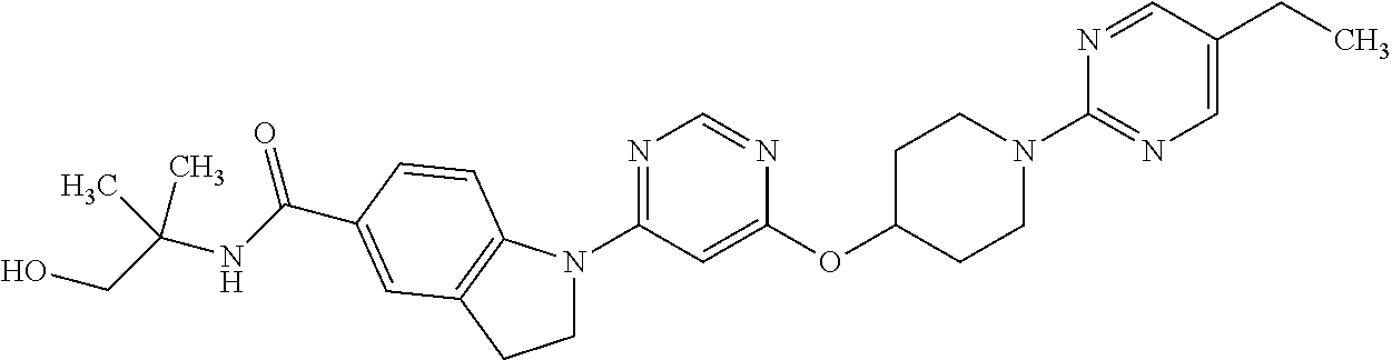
C1(OC2CCN(C3=NC=C(CC)C=N3)CC2)=CC(N2CCC3=C2C=CC(C(=O)NC(CO)(C)C)=C3)=NC=N1
